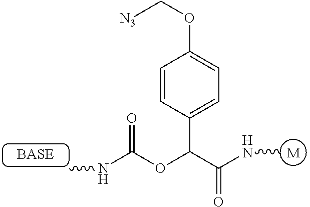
[M].CNC(C(OC(NC)=O)C1=CC=C(OC[N3])C=C1)=O
